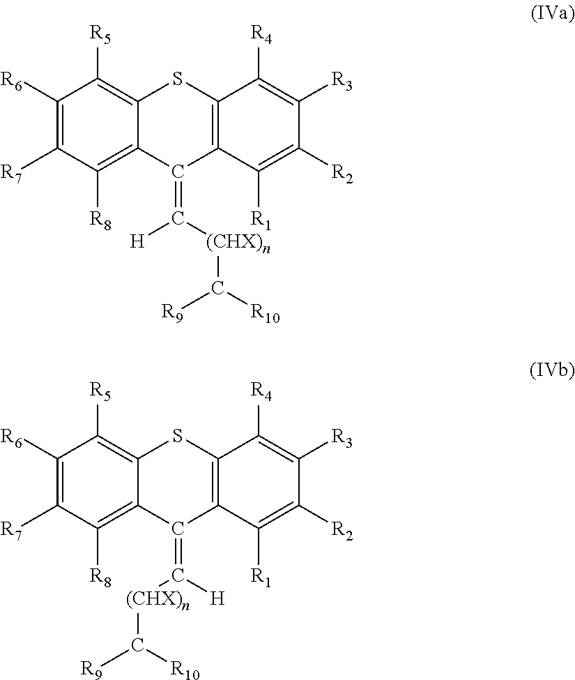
C1([R6])=C([R7])C([R8])=C2C(=C1[R5])SC1=C(C2=C([(CHX)n]C([R10])[R9])[H])C([R1])=C([R2])C([R3])=C1[R4].C1([R6])=C([R7])C([R8])=C2C(=C1[R5])SC1=C(C2=C([H])[(CHX)n]C([R9])[R10])C([R1])=C([R2])C([R3])=C1[R4]
